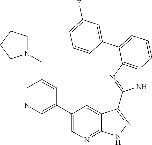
C1=C(C2=CC=CC3=C2N=C(C2=NNC4=NC=C(C5=CN=CC(CN6CCCC6)=C5)C=C42)N3)C=CC=C1F
